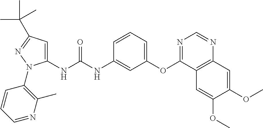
C1(NC(NC2=CC(OC3=NC=NC4=C3C=C(OC)C(OC)=C4)=CC=C2)=O)=CC(C(C)(C)C)=NN1C1=C(C)N=CC=C1
